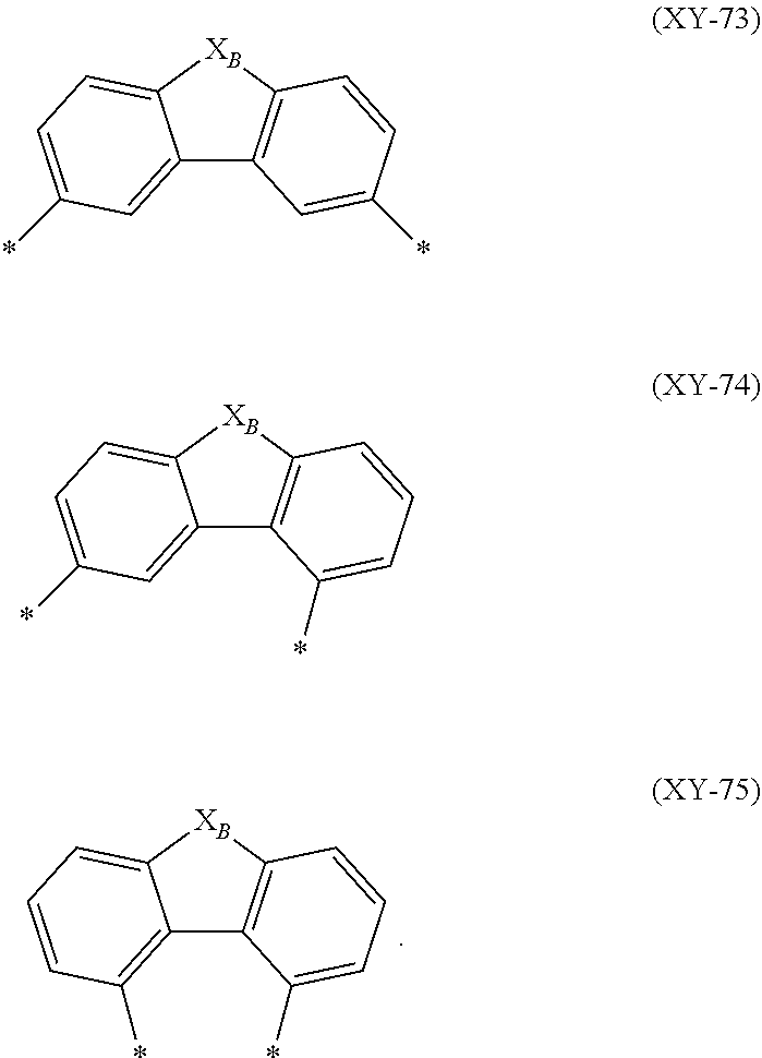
C12=C(*)C=CC=C1[XB]C1=C2C(*)=CC=C1.C12=CC(*)=CC=C1[XB]C1=C2C=C(*)C=C1.C12=CC(*)=CC=C1[XB]C1=C2C(*)=CC=C1
